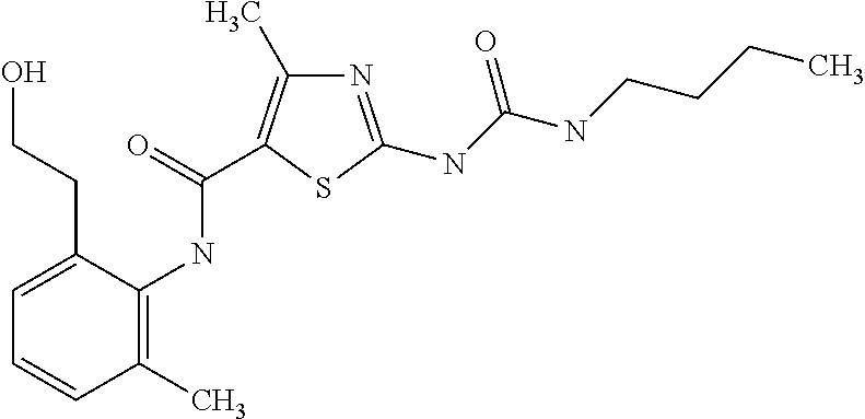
N(C(=O)C1=C(C)N=C(NC(NCCCC)=O)S1)C1=C(C)C=CC=C1CCO
